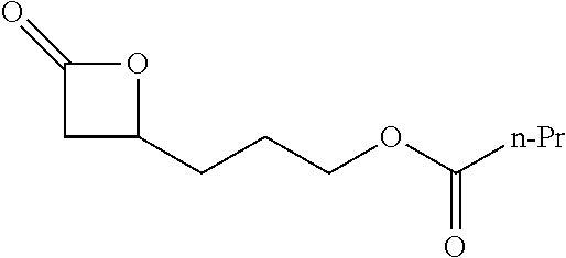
C(COC([n-Pr])=O)CC1OC(=O)C1
